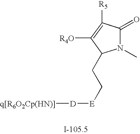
N1(C)C(=O)C([R5])=C([R4O])C1CC[E][D][q[R6O2Cp(HN)]]
